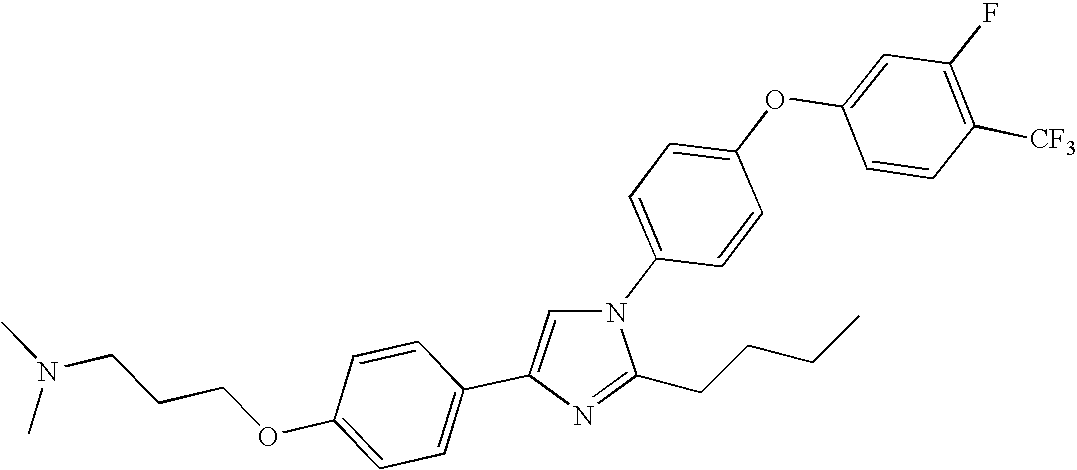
C1=C(OC2=CC(F)=C([CF3])C=C2)C=CC(N2C=C(C3=CC=C(OCCCN(C)C)C=C3)N=C2CCCC)=C1
